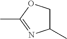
C1(C)COC(C)=N1
